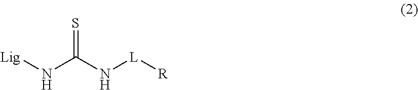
[Lig]NC(N[L][R])=S
